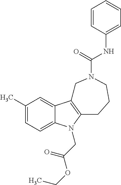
C1(C)=CC=C2C(=C1)C1=C(N2CC(OCC)=O)CCCN(C(=O)NC2=CC=CC=C2)C1
